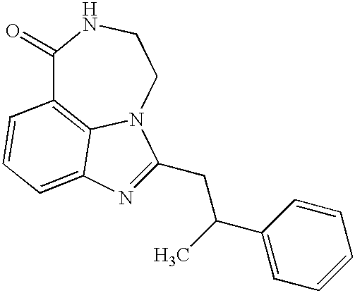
C1(=O)C2=C3N(CCN1)C(CC(C)C1=CC=CC=C1)=NC3=CC=C2
